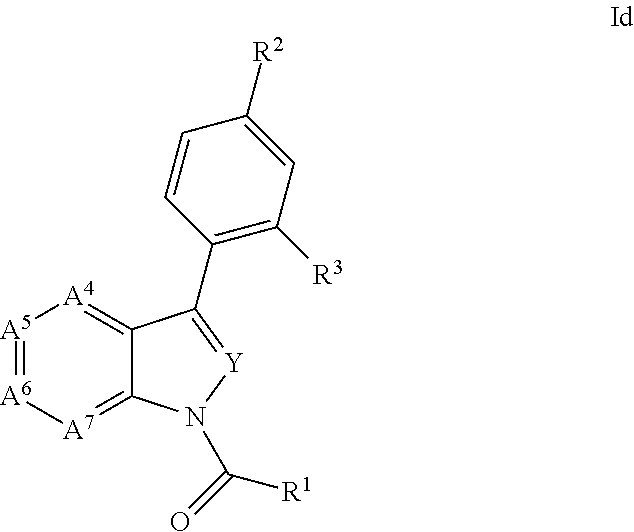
[A5]1=[A6][A7]=C2C(=[A4]1)C(C1=C([R3])C=C([R2])C=C1)=[Y]N2C([R1])=O
